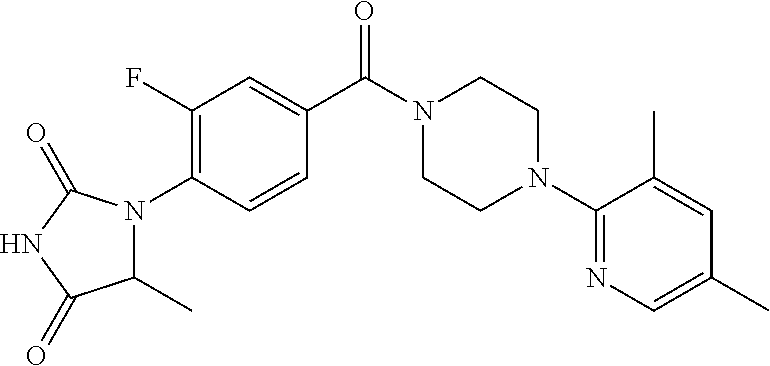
C1(F)=C(N2C(C)C(=O)NC2=O)C=CC(C(N2CCN(C3=NC=C(C)C=C3C)CC2)=O)=C1
